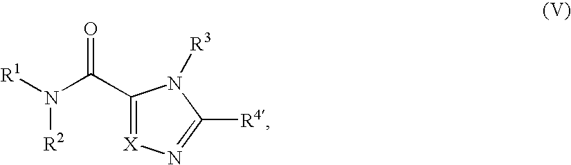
N(C(C1=[X]N=C([R4])N1[R3])=O)([R1])[R2]
